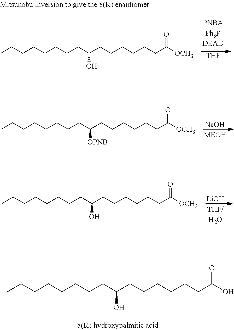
[THF].CCCCCCCCC(CCCCCCC([OCH3])=O)O.[NaOH].CCCCCCCCC(CCCCCCC([OCH3])=O)[OPNB].[LiOH].CCCCCCCCC(CCCCCCC([OCH3])=O)O.CCCCCCCCC(CCCCCCC(O)=O)O
